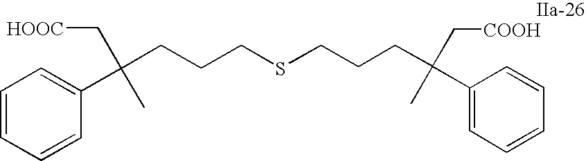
C1(C(CCCSCCCC(C2=CC=CC=C2)(C)C[COOH])(C)C[COOH])=CC=CC=C1
